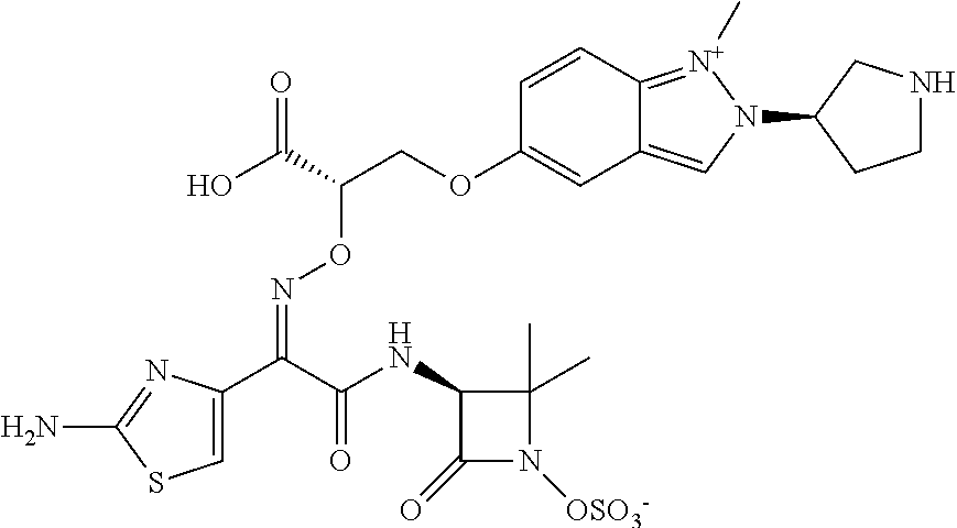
C1=C(C(C(NC2C(=O)N([OSO3-])C2(C)C)=O)=NOC(COC2=CC3=CN(C4CNCC4)[N+](C)=C3C=C2)C(O)=O)N=C(N)S1
